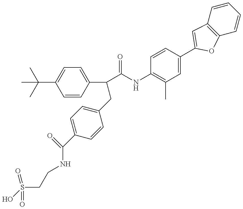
OS(CCNC(C1=CC=C(CC(C(=O)NC2=C(C)C=C(C3=CC4=C(C=CC=C4)O3)C=C2)C2=CC=C(C(C)(C)C)C=C2)C=C1)=O)(=O)=O
